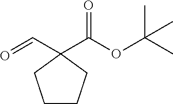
C1CCC(C(OC(C)(C)C)=O)(C=O)C1
